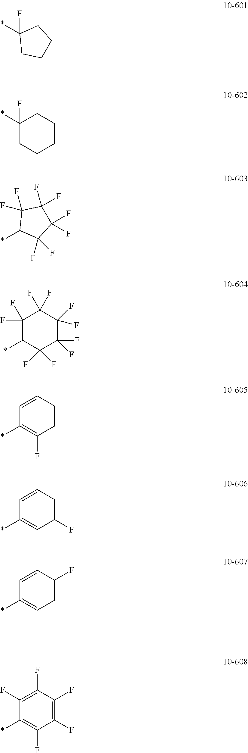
*C1(F)CCCC1.C1(*)=C(F)C(F)=C(F)C(F)=C1F.*C1(F)CCCCC1.*C1C(F)(F)C(F)(F)C(F)(F)C1(F)F.*C1C(F)(F)C(F)(F)C(F)(F)C(F)(F)C1(F)F.C1(*)=C(F)C=CC=C1.C1(*)=CC(F)=CC=C1.C1(*)=CC=C(F)C=C1
